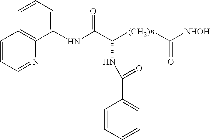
N(C(C([(CH2)n]C([NHOH])=O)NC(=O)C1=CC=CC=C1)=O)C1=CC=CC2=C1N=CC=C2
